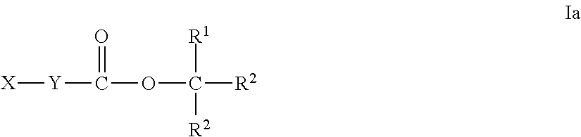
C([R2])([R1])([R2])OC([Y][X])=O
